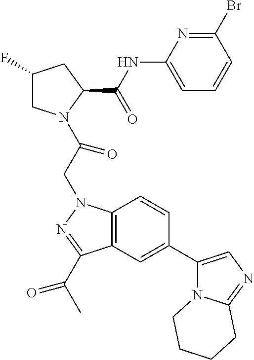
C1(F)CN(C(CN2C3=C(C(C(C)=O)=N2)C=C(C2=CN=C4N2CCCC4)C=C3)=O)C(C(NC2=CC=CC(Br)=N2)=O)C1
